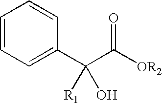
C1=CC=C(C(C([OR2])=O)([R1])O)C=C1
